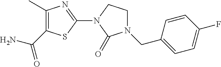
C1(C)=C(C(N)=O)SC(N2C(=O)N(CC3=CC=C(F)C=C3)CC2)=N1
